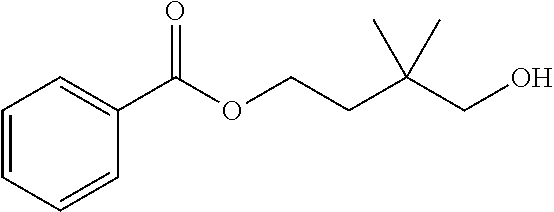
O(CCC(CO)(C)C)C(C1=CC=CC=C1)=O
